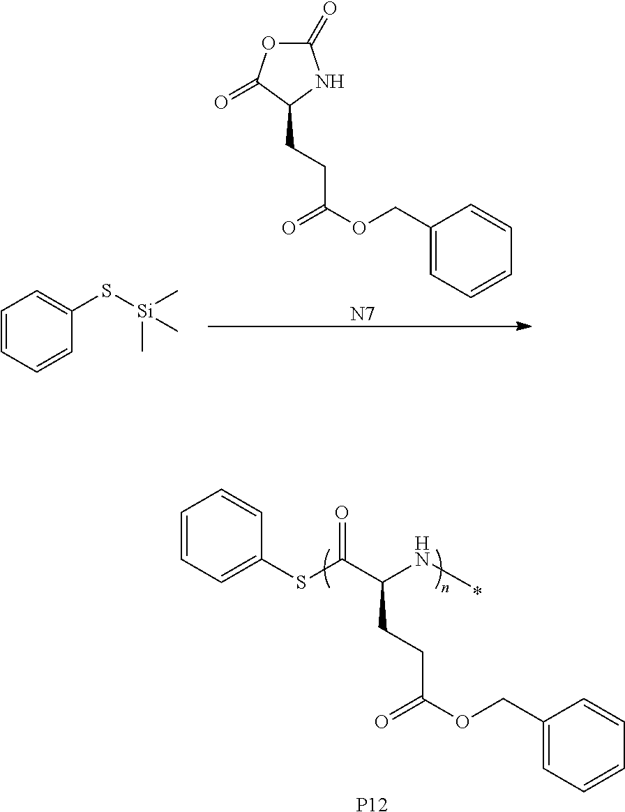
C1=CC=CC(S[Si](C)(C)C)=C1.C1(=O)OC(=O)C(CCC(OCC2=CC=CC=C2)=O)N1.[N7].C1(SC(C(NC)CCC(OCC2=CC=CC=C2)=O)=O)=CC=CC=C1.[P12]
